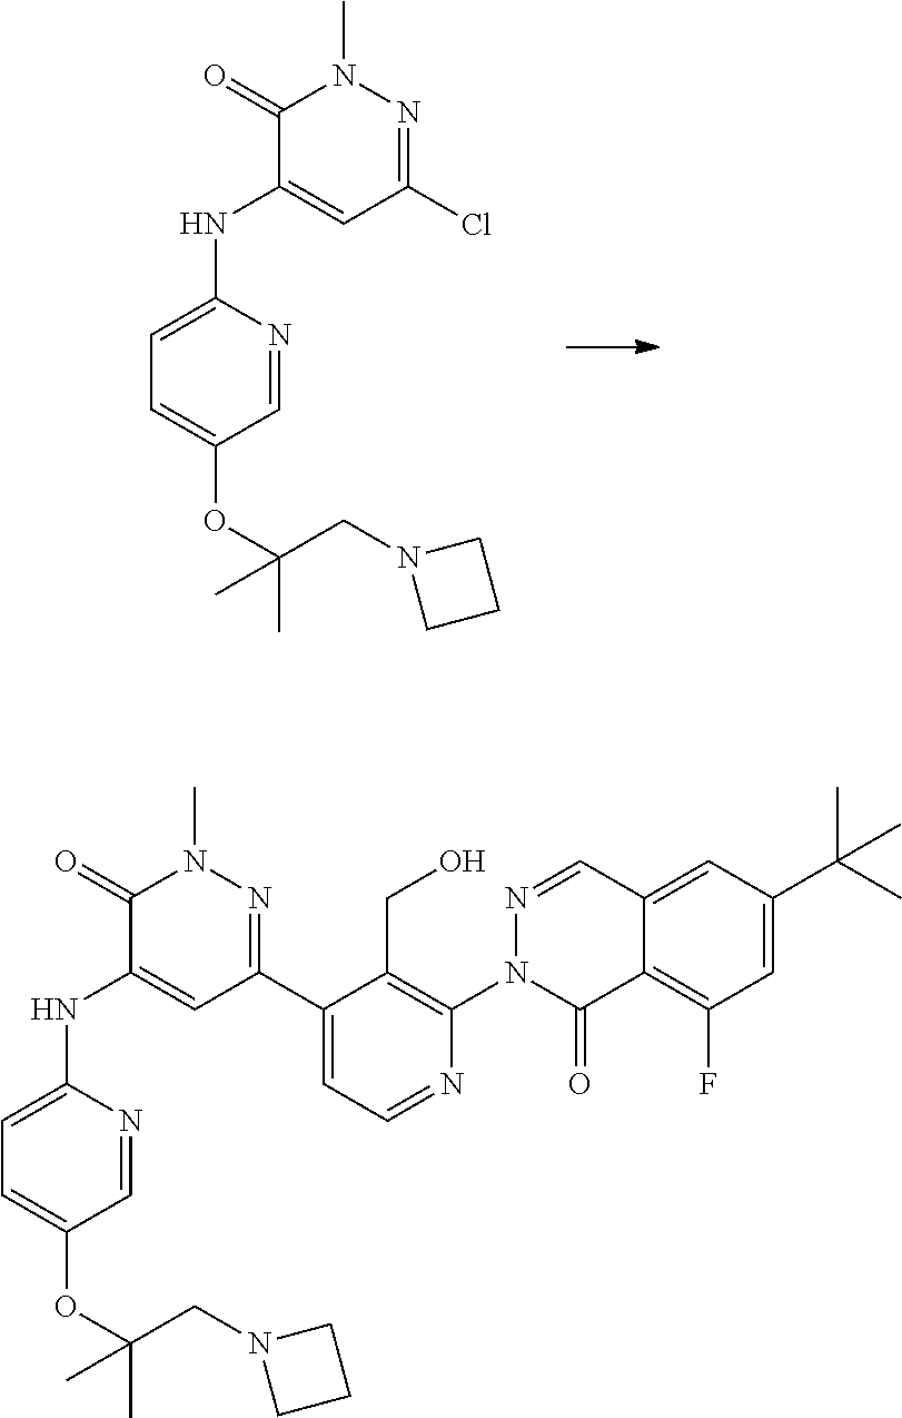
C1(NC2=CC(Cl)=NN(C)C2=O)=CC=C(OC(CN2CCC2)(C)C)C=N1.C1=C(C2=NN(C)C(=O)C(NC3=CC=C(OC(CN4CCC4)(C)C)C=N3)=C2)C(CO)=C(N2C(=O)C3=C(F)C=C(C(C)(C)C)C=C3C=N2)N=C1
